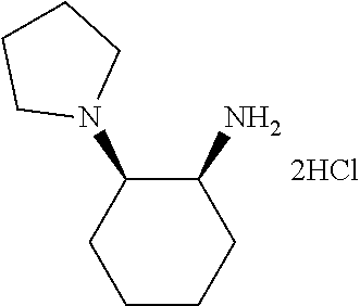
C1CCC(N)C(N2CCCC2)C1
